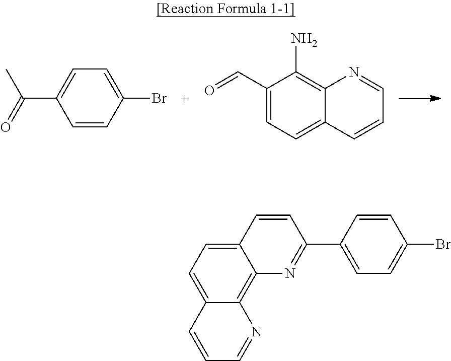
C1(C(=O)C)=CC=C(Br)C=C1.C1(C=O)=CC=C2C(=C1N)N=CC=C2.C1(C2=NC3=C4C(=CC=C3C=C2)C=CC=N4)=CC=C(Br)C=C1
